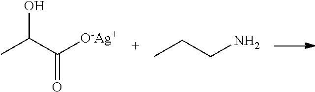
C(C([O-Ag+])=O)(O)C.C(CN)C
